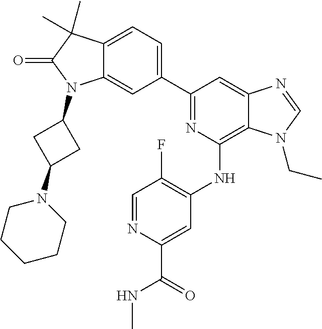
C12=CC=C(C3=NC(NC4=C(F)C=NC(C(=O)NC)=C4)=C4C(=C3)N=CN4CC)C=C1N(C1CC(N3CCCCC3)C1)C(=O)C2(C)C
